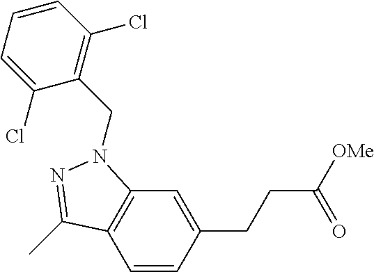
C1=CC(CCC([OMe])=O)=CC2=C1C(C)=NN2CC1=C(Cl)C=CC=C1Cl
